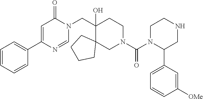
C1(CN2C(=O)C=C(C3=CC=CC=C3)N=C2)(O)C2(CN(C(N3C(C4=CC=CC([OMe])=C4)CNCC3)=O)CC1)CCCC2
